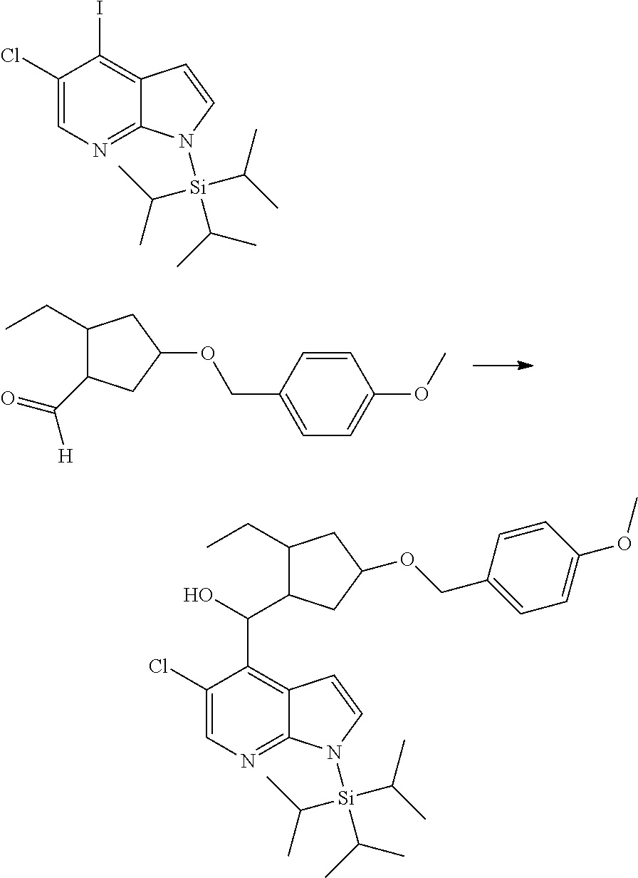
C(C1C(CC)CC(OCC2=CC=C(OC)C=C2)C1)(=O)[H].ClC1=CN=C2C(=C1I)C=CN2[Si](C(C)C)(C(C)C)C(C)C.C(C1C(CC)CC(OCC2=CC=C(OC)C=C2)C1)(O)C1=C2C(=NC=C1Cl)N([Si](C(C)C)(C(C)C)C(C)C)C=C2
